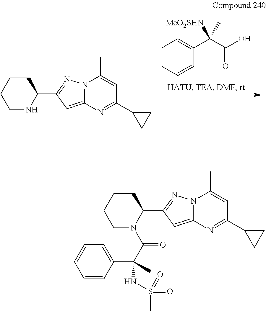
C1=CC=CC(C(C(O)=O)(C)[MeO2SHN])=C1.N12C(=CC(C3CCCCN3)=N1)N=C(C1CC1)C=C2C.N12C(=CC(C3CCCCN3C(C(C3=CC=CC=C3)(NS(C)(=O)=O)C)=O)=N1)N=C(C1CC1)C=C2C
